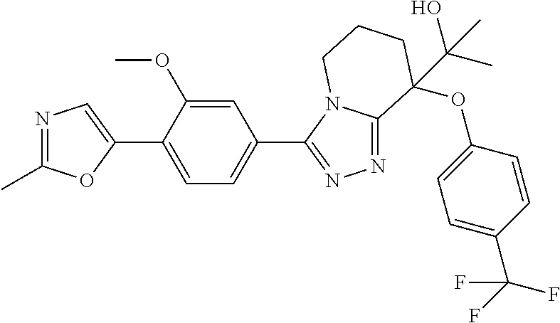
N1=C(C)OC(C2=CC=C(C3=NN=C4N3CCCC4(C(O)(C)C)OC3=CC=C(C(F)(F)F)C=C3)C=C2OC)=C1
